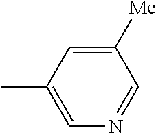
C1([Me])=CC(C)=CN=C1
